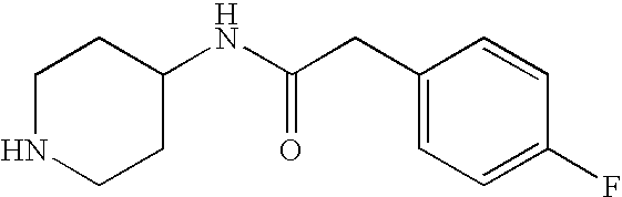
N1CCC(NC(=O)CC2=CC=C(F)C=C2)CC1
